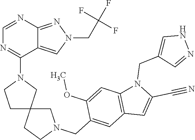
C12=NN(CC(F)(F)F)C=C1C(N1CCC3(C1)CCN(CC1=CC4=C(C=C1OC)N(CC1=CNN=C1)C(C#N)=C4)C3)=NC=N2
